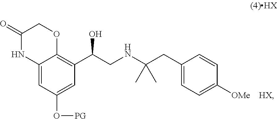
C12=C(C(CNC(CC3=CC=C([OMe])C=C3)(C)C)O)C=C(O[PG])C=C1NC(=O)CO2.[HX]
